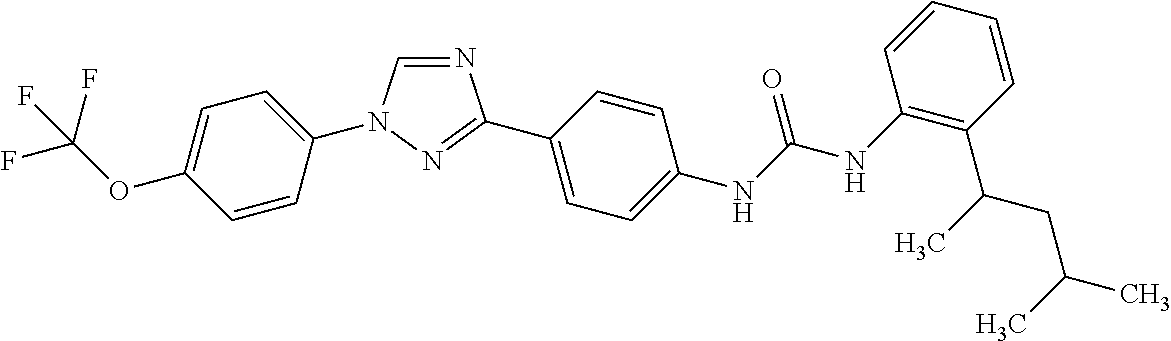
C1=C(N2C=NC(C3=CC=C(NC(NC4=C(C(C)CC(C)C)C=CC=C4)=O)C=C3)=N2)C=CC(OC(F)(F)F)=C1
